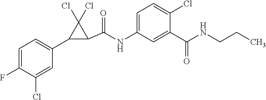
C1=C(F)C(Cl)=CC(C2C(C(=O)NC3=CC=C(Cl)C(C(=O)NCCC)=C3)C2(Cl)Cl)=C1
